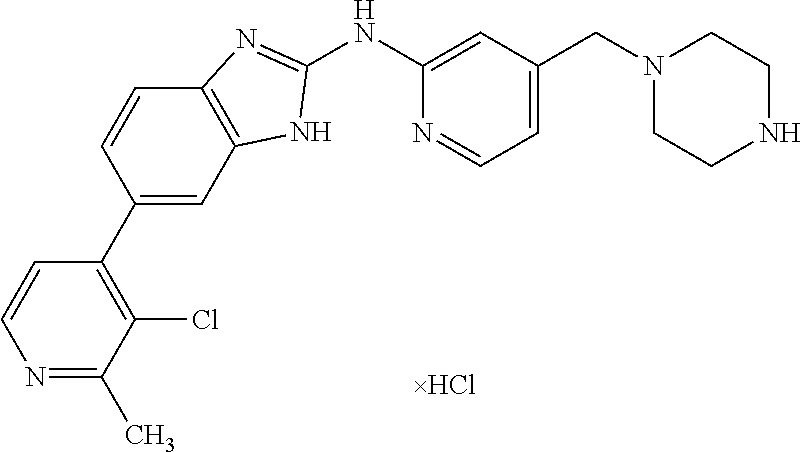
N1=C(C)C(Cl)=C(C2=CC3=C(C=C2)N=C(NC2=CC(CN4CCNCC4)=CC=N2)N3)C=C1
